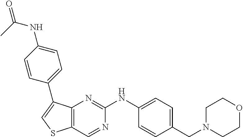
C1=C(NC2=NC3=C(C=N2)SC=C3C2=CC=C(NC(C)=O)C=C2)C=CC(CN2CCOCC2)=C1
